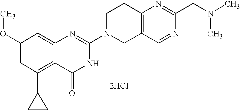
C1(OC)=CC(C2CC2)=C2C(=C1)N=C(N1CC3=C(CC1)N=C(CN(C)C)N=C3)NC2=O.[2HCl]
